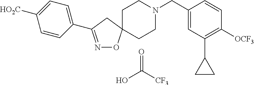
O=C(O)[CF3].C1=CC(C2=NOC3(C2)CCN(CC2=CC(C4CC4)=C([OCF3])C=C2)CC3)=CC=C1[HO2C]
